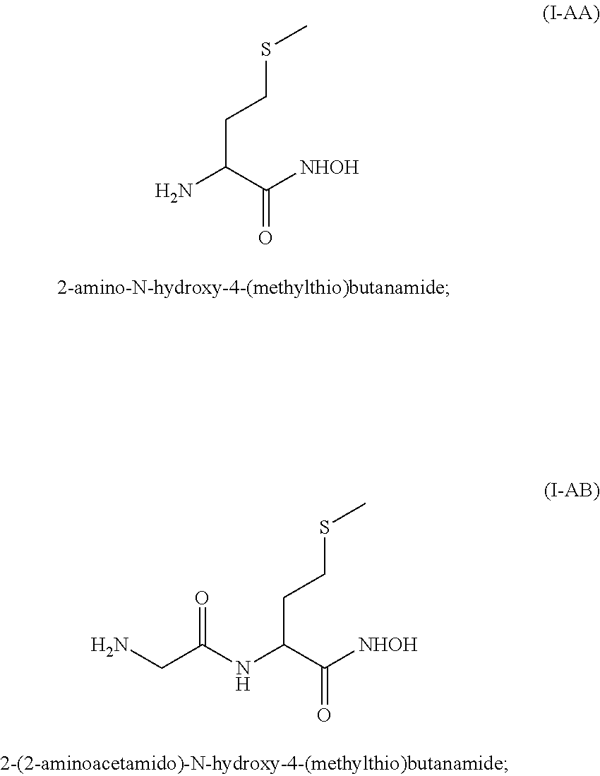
C(C([NHOH])=O)(CCSC)NC(CN)=O.C(C([NHOH])=O)(CCSC)N
